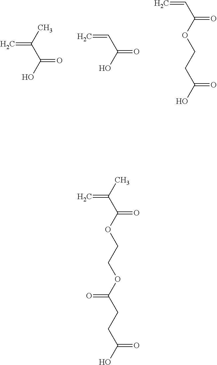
CC(C(O)=O)=C.C(C(O)=O)=C.C(OCCC(O)=O)(=O)C=C.CC(C(OCCOC(CCC(O)=O)=O)=O)=C
